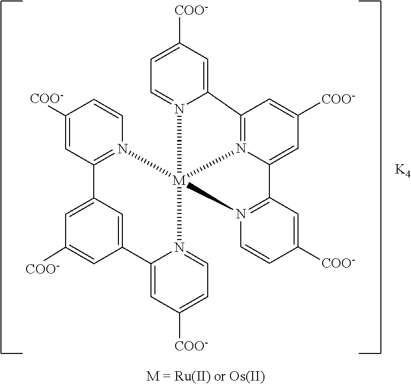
C12=CC([COO-])=CC=N1[M]13(N4=C(C=C([COO-])C=C4)C4=CC([COO-])=CC(=C4)C4=CC([COO-])=CC=N14)N1=C(C=C([COO-])C=C1)C1=CC([COO-])=CC2=N31.[K4]
